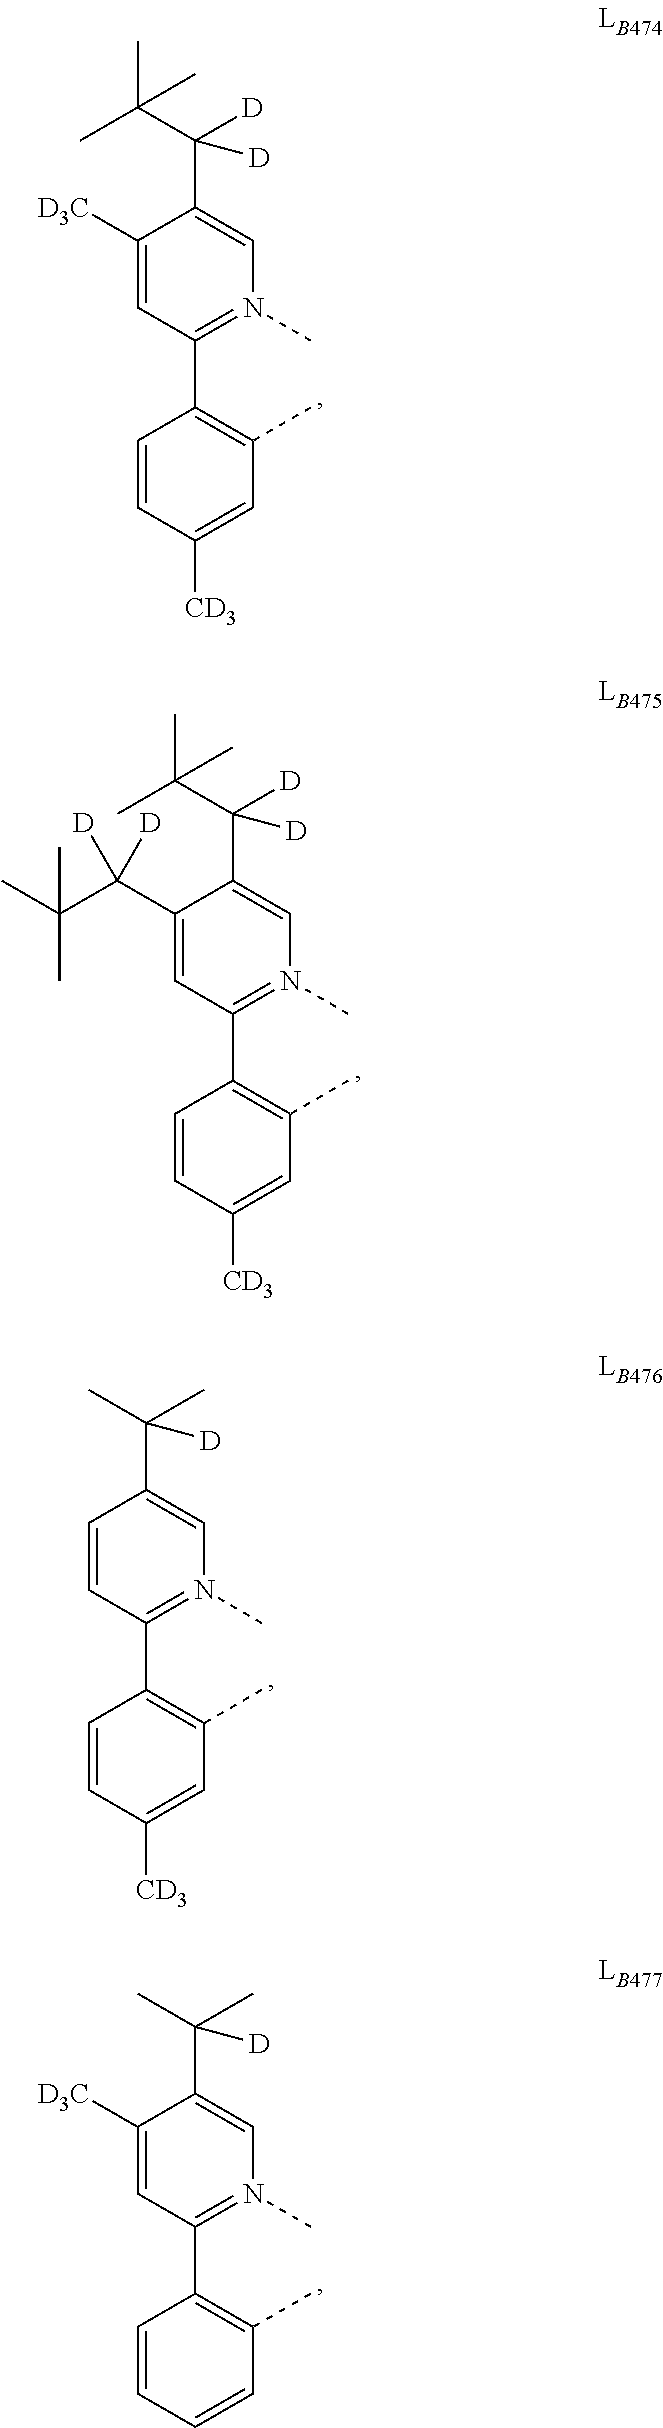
C1([D3C])=CC(C2=C(C)C=C([CD3])C=C2)=N(C)C=C1C(C(C)(C)C)([D])[D].C1(C(C(C)(C)C)([D])[D])=CC(C2=C(C)C=C([CD3])C=C2)=N(C)C=C1C(C(C)(C)C)([D])[D].C1=CC(C2=C(C)C=C([CD3])C=C2)=N(C)C=C1C(C)(C)[D].C1([D3C])=CC(C2=C(C)C=CC=C2)=N(C)C=C1C(C)(C)[D]
